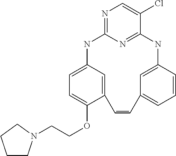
C(OC1=CC=C2C=C1C=CC1=CC=CC(=C1)NC1=NC(=NC=C1Cl)N2)CN1CCCC1
